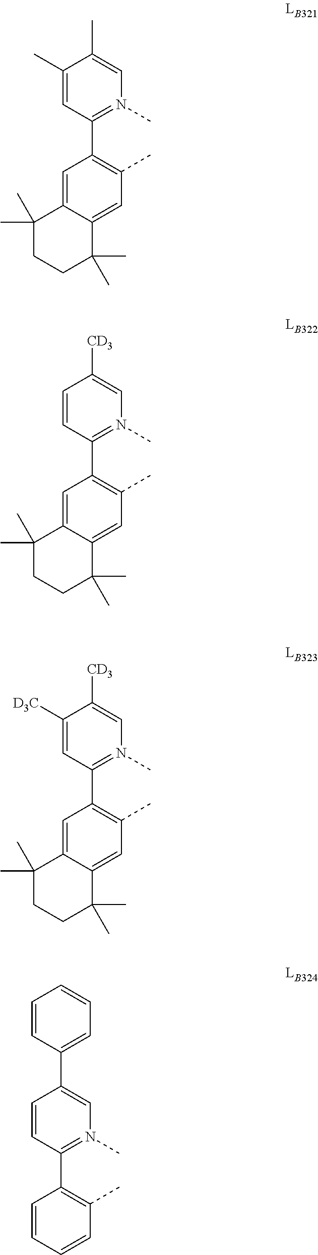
C1(C)=CC(C2=C(C)C=C3C(=C2)C(C)(C)CCC3(C)C)=N(C)C=C1C.C1=CC(C2=C(C)C=C3C(=C2)C(C)(C)CCC3(C)C)=N(C)C=C1[CD3].C1([D3C])=CC(C2=C(C)C=C3C(=C2)C(C)(C)CCC3(C)C)=N(C)C=C1[CD3].C1=CC(C2=C(C)C=CC=C2)=N(C)C=C1C1=CC=CC=C1
